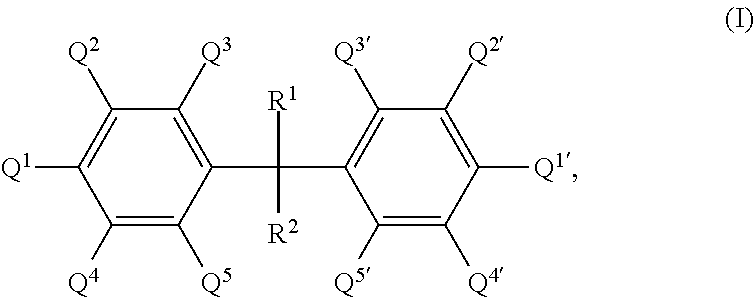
C1(C([R1])([R2])C2=C([Q3])C([Q2])=C([Q1])C([Q4])=C2[Q5])=C([Q3])C([Q2])=C([Q1])C([Q4])=C1[Q5]
